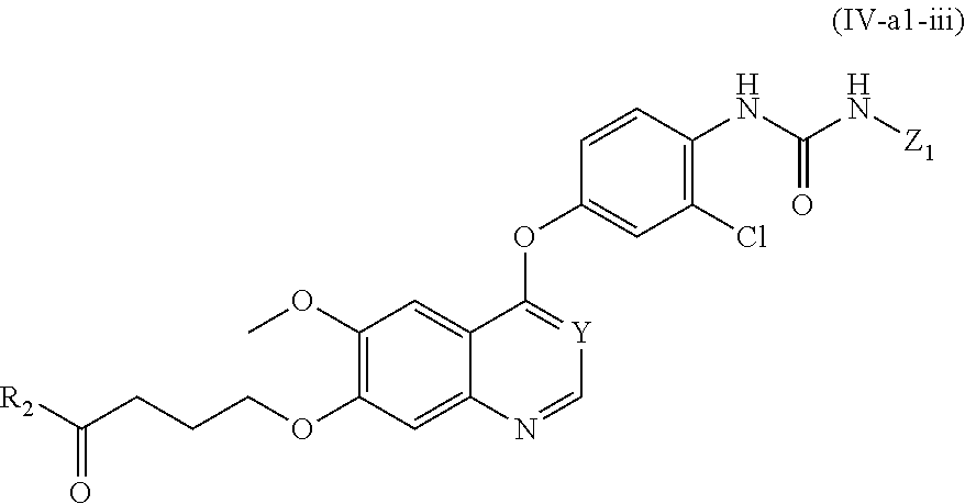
C1(OC)=C(OCCCC(=O)[R2])C=C2C(=C1)C(OC1=CC(Cl)=C(NC(=O)N[Z1])C=C1)=[Y]C=N2
